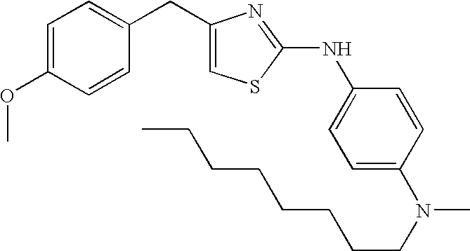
C1(CC2=CC=C(OC)C=C2)=CSC(NC2=CC=C(N(CCCCCCCC)C)C=C2)=N1
